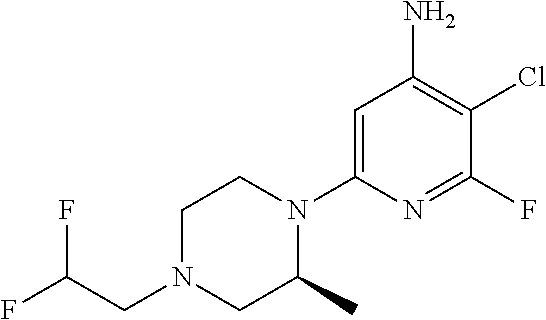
C1N(CC(F)F)CC(C)N(C2=CC(N)=C(Cl)C(F)=N2)C1
